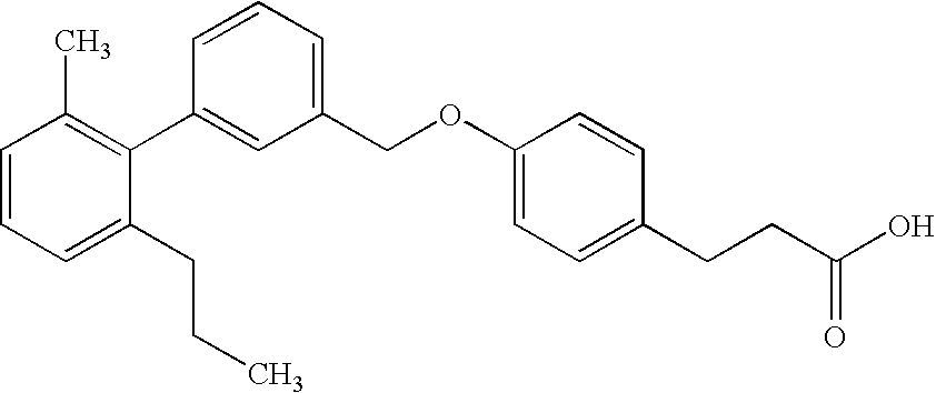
C1=CC=C(CCC)C(C2=CC(COC3=CC=C(CCC(O)=O)C=C3)=CC=C2)=C1C
